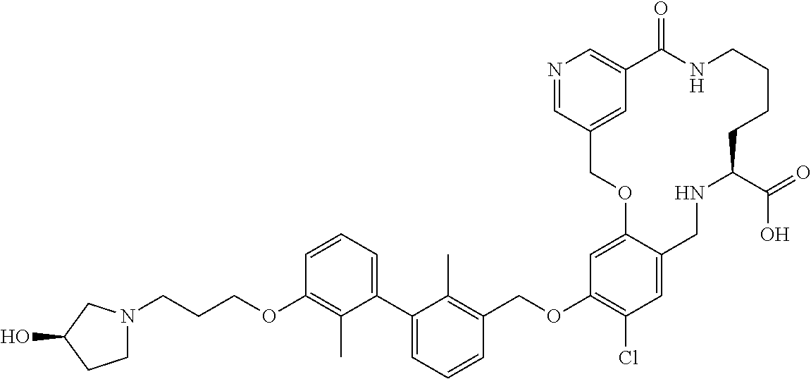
C(OC1=C(Cl)C=C2C(=C1)OCC1=CC(=CN=C1)C(=O)NCCCCC(C(=O)O)NC2)C1=C(C)C(C2=CC=CC(OCCCN3CCC(O)C3)=C2C)=CC=C1
